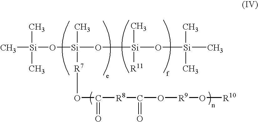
C[Si](O[Si](O[Si](C)([R11])O[Si](C)(C)C)([R7]OC([R8]C(=O)O[R9]O[R10])=O)C)(C)C
